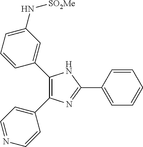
C1=NC=CC(C2=C(C3=CC(N[SO2Me])=CC=C3)NC(C3=CC=CC=C3)=N2)=C1
